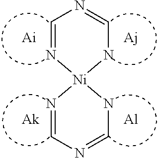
C1=N[Ni]2(NC=N1)N=CN=CN2.[Al]
